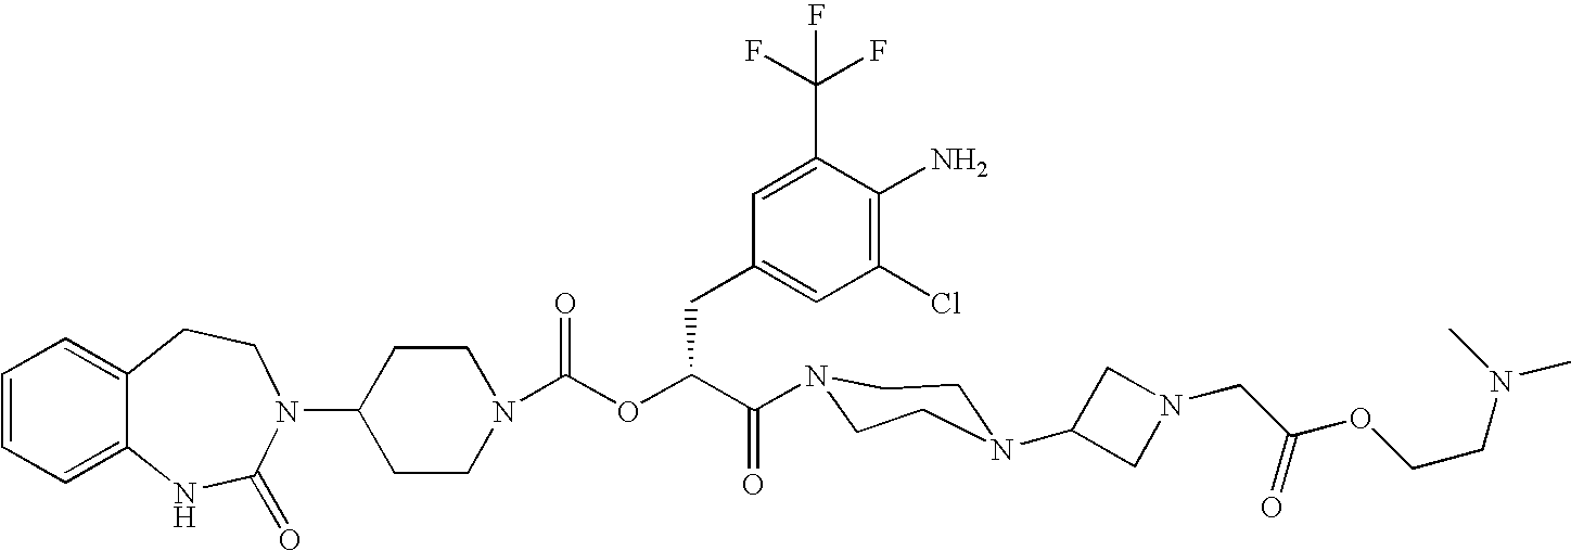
C12=CC=CC=C1NC(=O)N(C1CCN(C(OC(C(=O)N3CCN(C4CN(CC(OCCN(C)C)=O)C4)CC3)CC3=CC(Cl)=C(N)C(C(F)(F)F)=C3)=O)CC1)CC2
